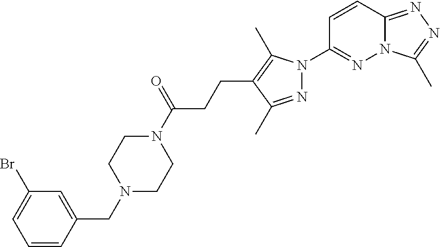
N12C(=NN=C1C)C=CC(N1N=C(C)C(CCC(N3CCN(CC4=CC(Br)=CC=C4)CC3)=O)=C1C)=N2
